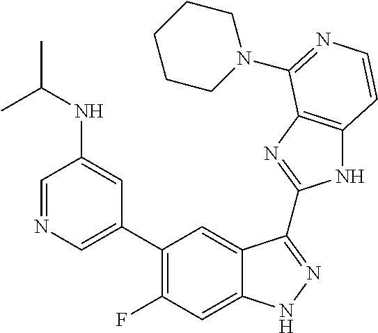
C1=C(C2=C(F)C=C3C(=C2)C(C2=NC4=C(N2)C=CN=C4N2CCCCC2)=NN3)C=C(NC(C)C)C=N1
